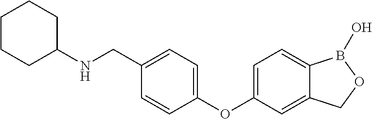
C1=C(OC2=CC=C(CNC3CCCCC3)C=C2)C=C2C(=C1)B(O)OC2
